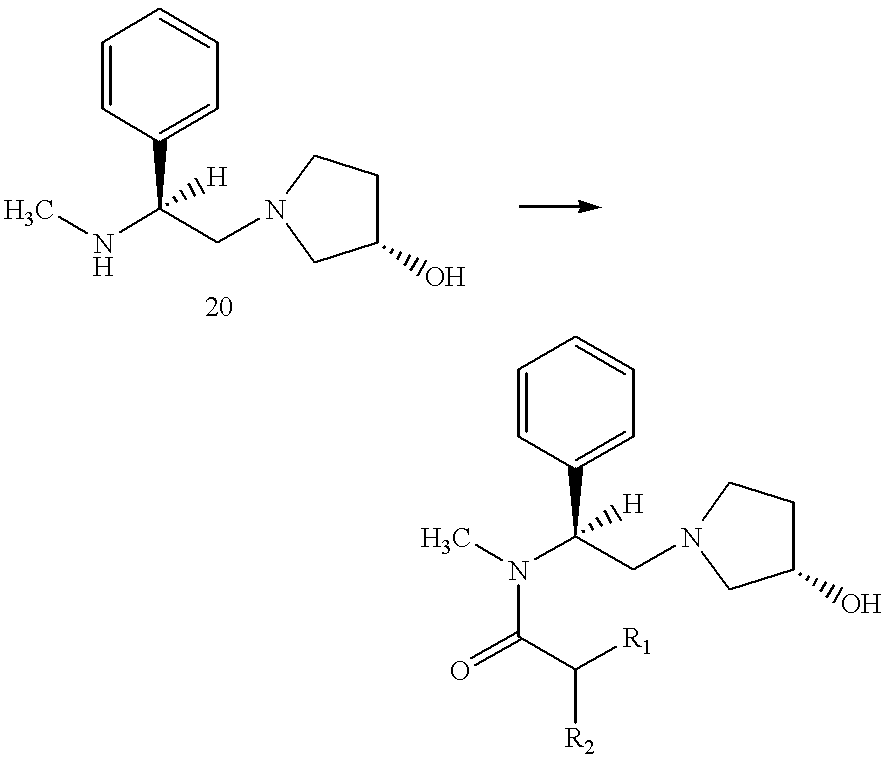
C1=CC(C(CN2CC(O)CC2)([H])NC)=CC=C1.C1=CC(C(N(C)C(=O)C([R1])[R2])(CN2CC(O)CC2)[H])=CC=C1
